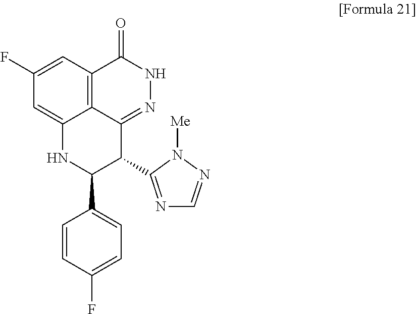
C12=C3C=C(F)C=C1NC(C1=CC=C(F)C=C1)C(C1=NC=NN1[Me])C2=NNC3=O
